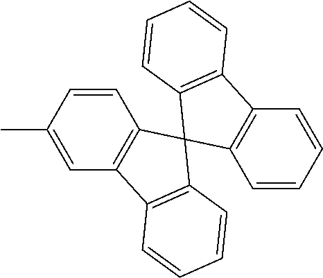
CC1=CC2=C(C=C1)C1(C3=C2C=CC=C3)C2=C(C=CC=C2)C2=C1C=CC=C2
